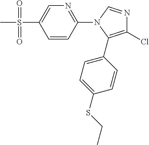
C1=CC(N2C(C3=CC=C(SCC)C=C3)=C(Cl)N=C2)=NC=C1S(C)(=O)=O
